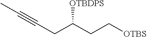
CC#CCC(CC[OTBS])[OTBDPS]
